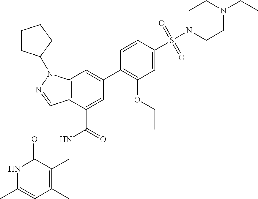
C12=C(C(C(=O)NCC3=C(C)C=C(C)NC3=O)=CC(C3=C(OCC)C=C(S(N4CCN(CC)CC4)(=O)=O)C=C3)=C1)C=NN2C1CCCC1
